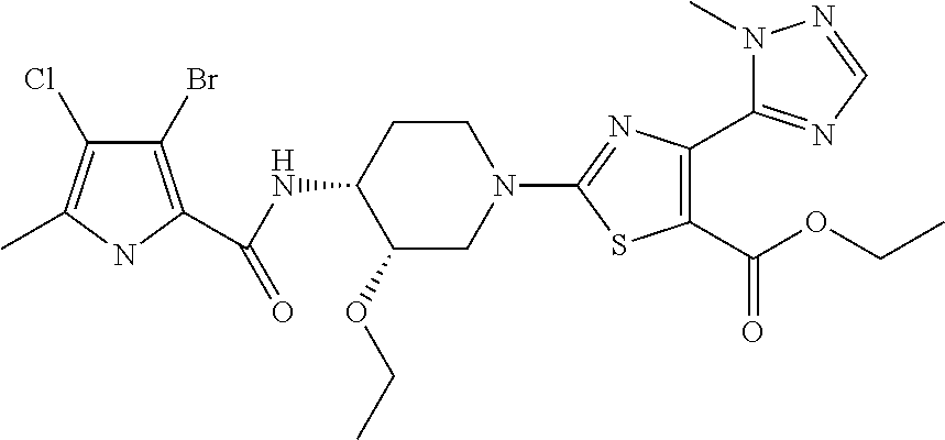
N1(C)N=CN=C1C1=C(C(OCC)=O)SC(N2CCC(NC(=O)C3=C(Br)C(Cl)=C(C)N3)C(OCC)C2)=N1
